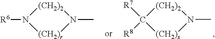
[R6]N1[(CH2)2]N(C)[(CH2)r]1.C1([R7])([R8])[(CH2)2]N(C)[(CH2)s]1
